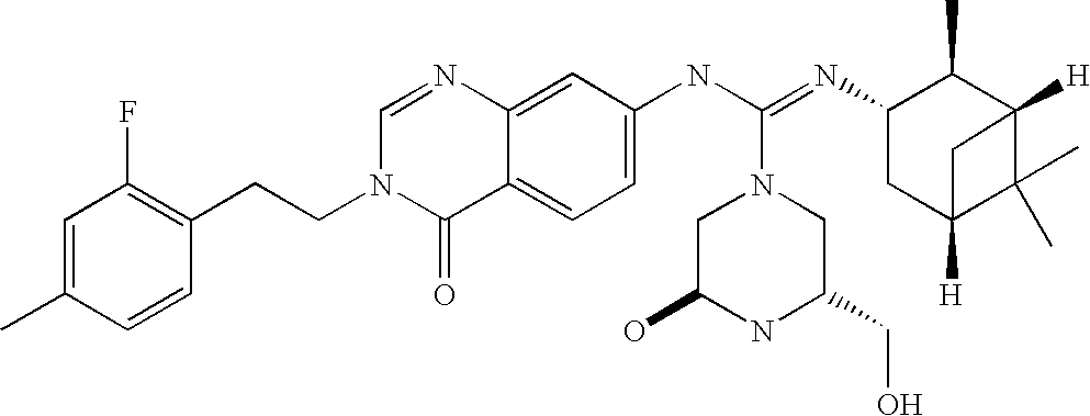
C1=C(C)C=CC(CCN2C(=O)C3=CC=C(NC(=NC4CC5([H])C(C)(C)C([H])(C4C)C5)N4CC(CO)NC(O)C4)C=C3N=C2)=C1F
